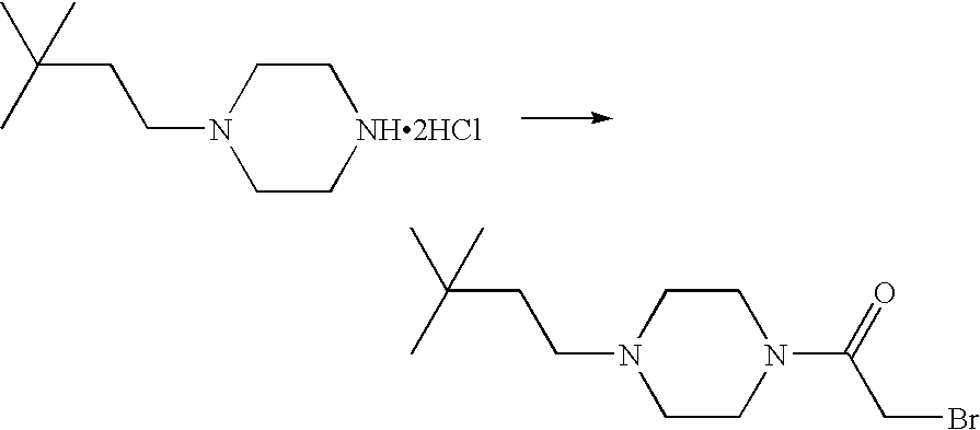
C1C[NH2HCl]CCN1CCC(C)(C)C.C1CN(C(CBr)=O)CCN1CCC(C)(C)C
